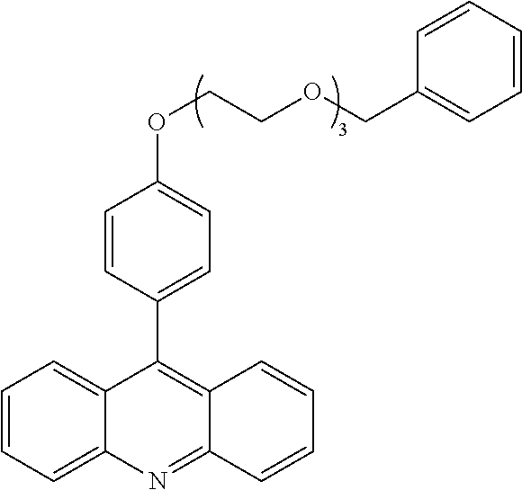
C1=CC=C2C(=C1)C(C1=CC=C(OCCOCC3=CC=CC=C3)C=C1)=C1C(=N2)C=CC=C1
